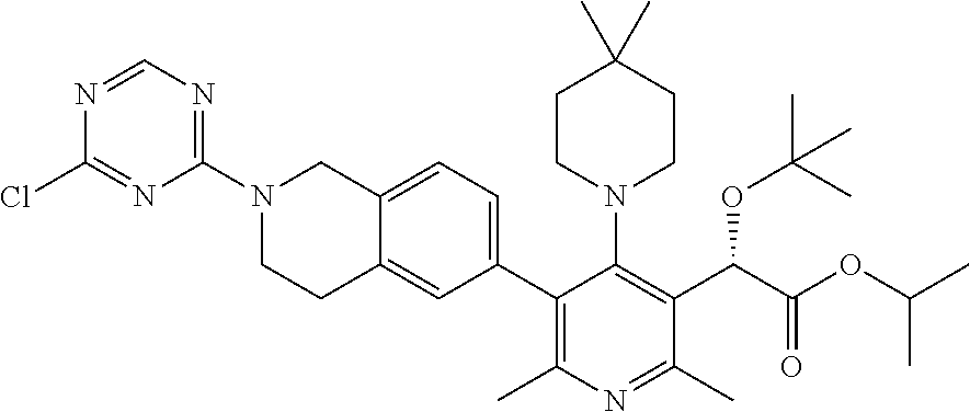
C12=CC=C(C3=C(C)N=C(C)C(C(C(OC(C)C)=O)OC(C)(C)C)=C3N3CCC(C)(C)CC3)C=C1CCN(C1=NC=NC(Cl)=N1)C2
